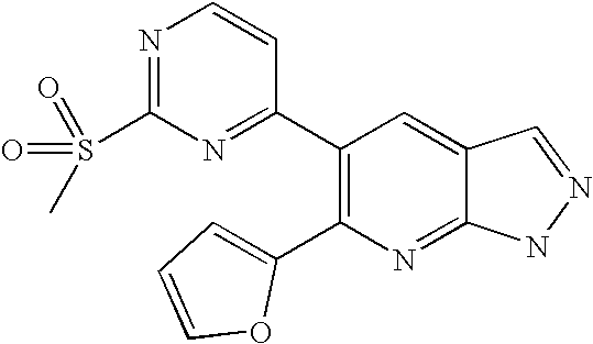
N1=C(S(=O)(=O)C)N=C(C2=C(C3=CC=CO3)N=C3C(=C2)C=NN3)C=C1
